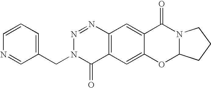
C12=C(C=C3C(=C1)C(=O)N1C(O3)CCC1)C(=O)N(CC1=CC=CN=C1)N=N2
